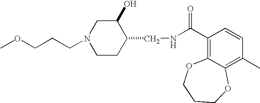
O(CCCN1CCC(CNC(C2=C3C(=C(C)C=C2)OCCCO3)=O)C(O)C1)C
